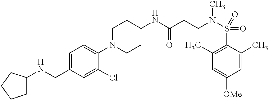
C1(N2CCC(NC(CCN(S(=O)(=O)C3=C(C)C=C([OMe])C=C3C)C)=O)CC2)=CC=C(CNC2CCCC2)C=C1Cl
